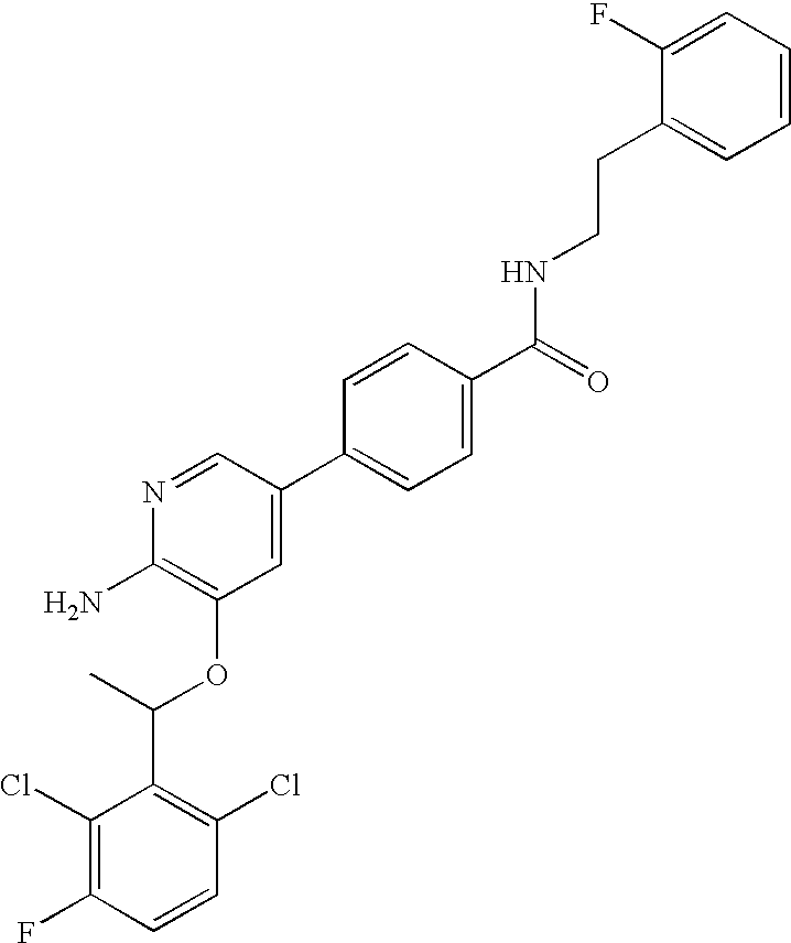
C1(Cl)=C(F)C=CC(Cl)=C1C(C)OC1=C(N)N=CC(C2=CC=C(C(=O)NCCC3=CC=CC=C3F)C=C2)=C1
